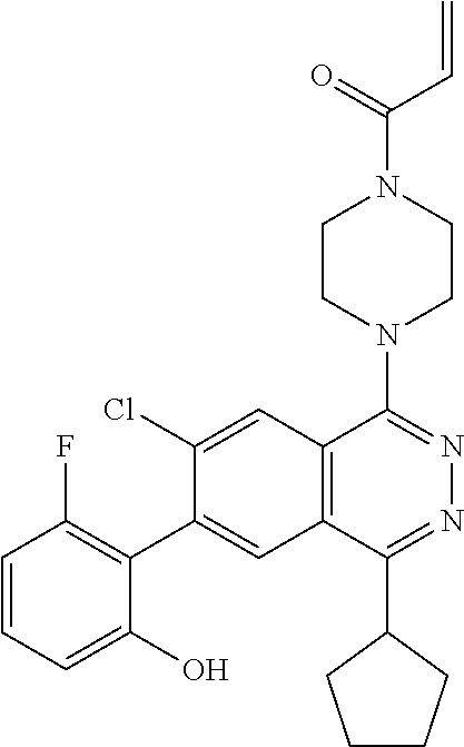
C(N1CCN(C2=NN=C(C3CCCC3)C3=C2C=C(Cl)C(C2=C(F)C=CC=C2O)=C3)CC1)(C=C)=O
